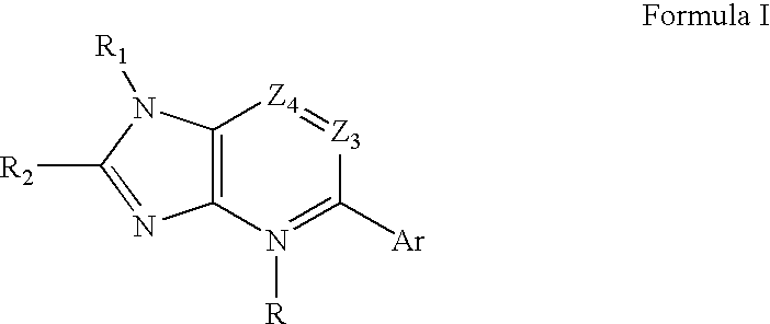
C12=C(N([R])=C([Ar])[Z3]=[Z4]1)N=C([R2])N2[R1]
